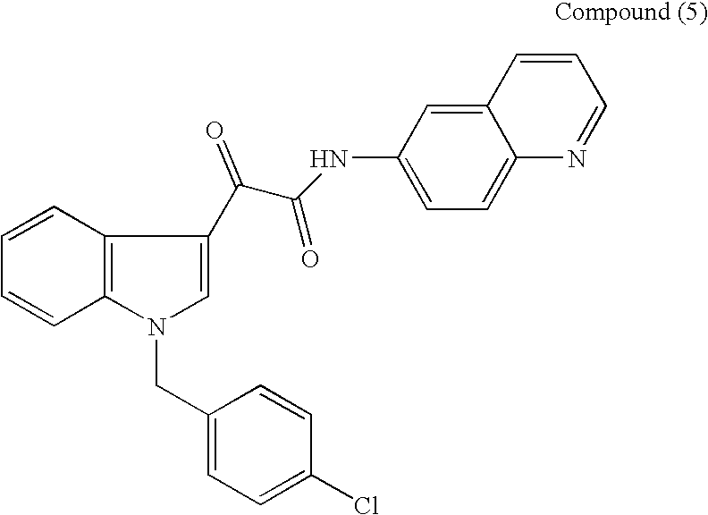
C1=CC2=C(C=C1)N(CC1=CC=C(Cl)C=C1)C=C2C(C(NC1=CC=C2C(=C1)C=CC=N2)=O)=O
